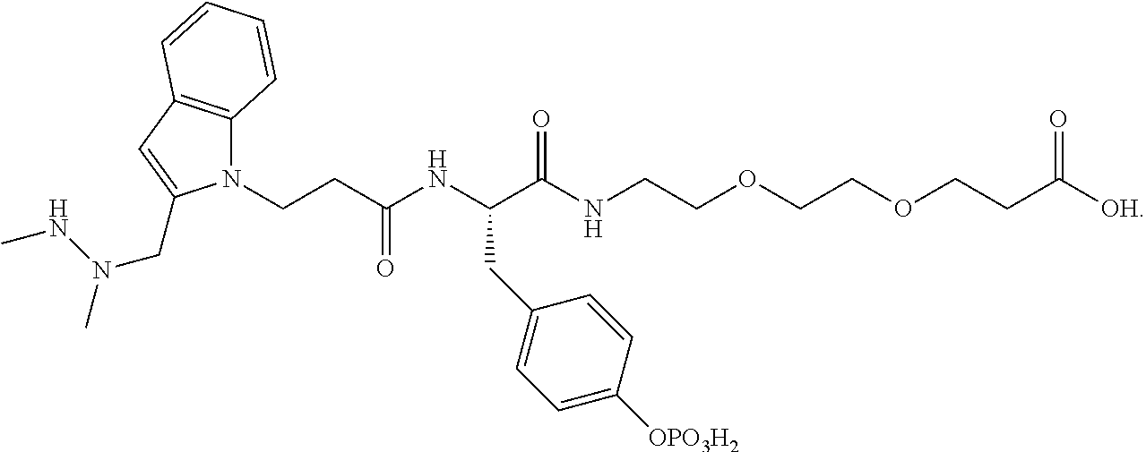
N1(CCC(NC(C(NCCOCCOCCC([OH])=O)=O)CC2=CC=C([OPO3H2])C=C2)=O)C2=C(C=C1CN(NC)C)C=CC=C2
